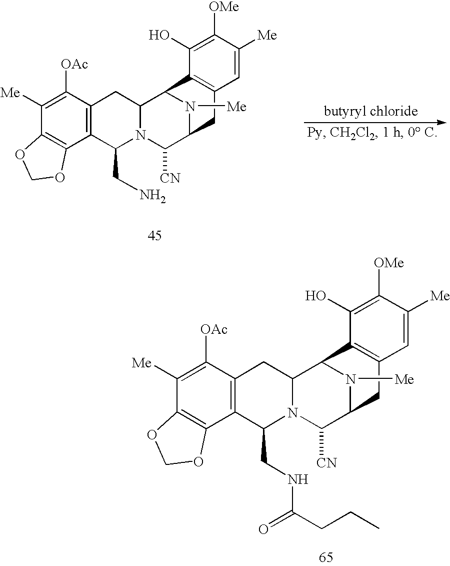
C12=C(C([OAc])=C([Me])C3=C1OCO3)CC1N(C2CNC(CCC)=O)C([CN])C2N([Me])C1C1=C(C2)C=C([Me])C([OMe])=C1O.C12=C(C([OAc])=C([Me])C3=C1OCO3)CC1N(C2CN)C([CN])C2N([Me])C1C1=C(C2)C=C([Me])C([OMe])=C1O
